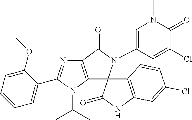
C12=C(C(=O)N(C3=CN(C)C(=O)C(Cl)=C3)C13C(=O)NC1=C3C=CC(Cl)=C1)N=C(C1=CC=CC=C1OC)N2C(C)C
